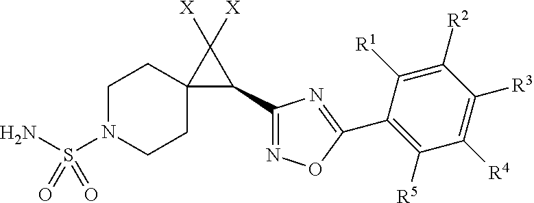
C1N(S(N)(=O)=O)CCC2(C1)C(C1=NOC(C3=C([R5])C([R4])=C([R3])C([R2])=C3[R1])=N1)C2([X])[X]
